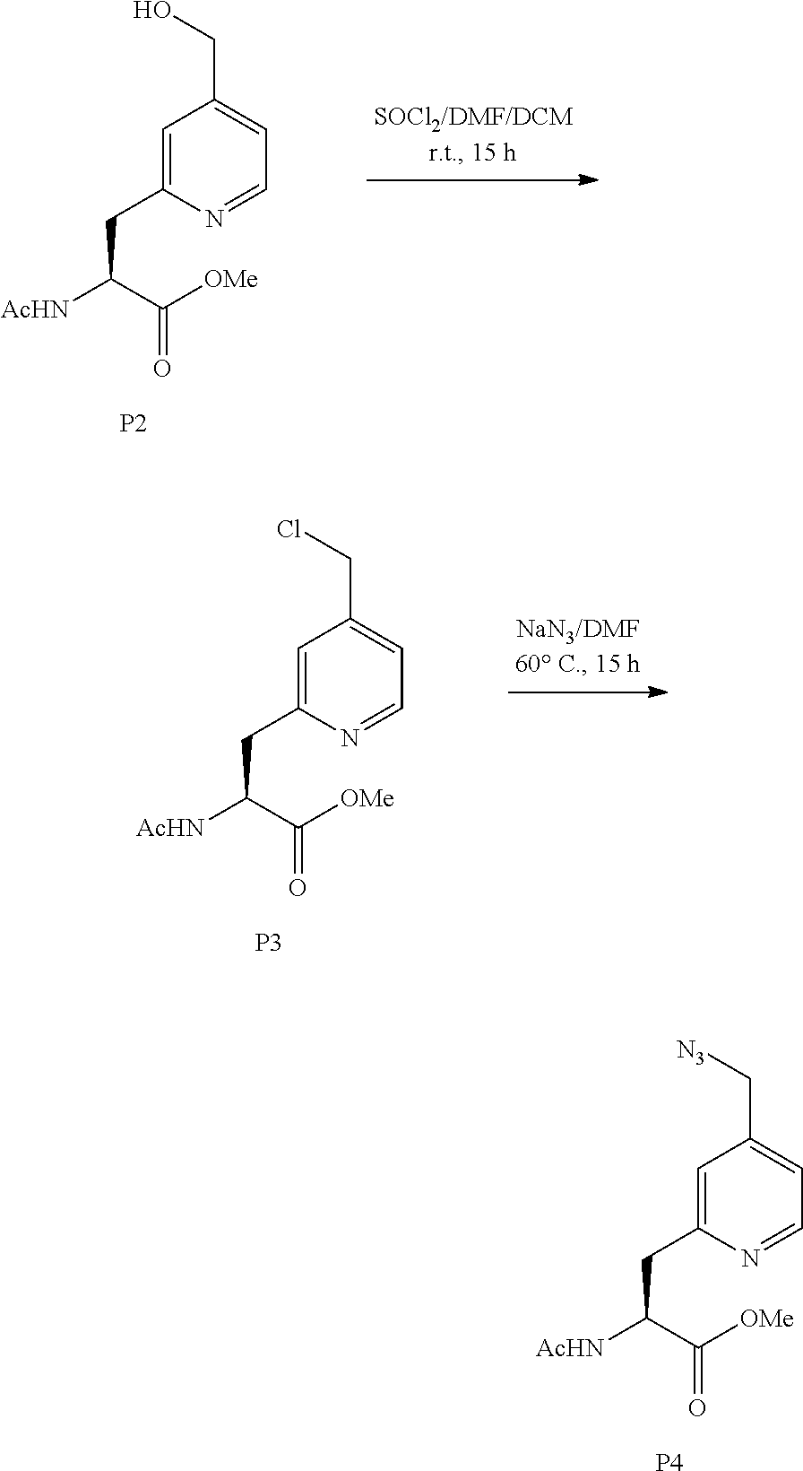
C1=C(CC([AcHN])C([OMe])=O)N=CC=C1C[N3].[P4].C1=C(CC([AcHN])C([OMe])=O)N=CC=C1CO.[P2].C1=C(CC([AcHN])C([OMe])=O)N=CC=C1CCl.[P3]
